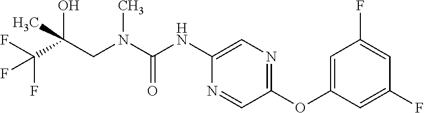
C(O)(CN(C)C(=O)NC1=CN=C(OC2=CC(F)=CC(F)=C2)C=N1)(C(F)(F)F)C
